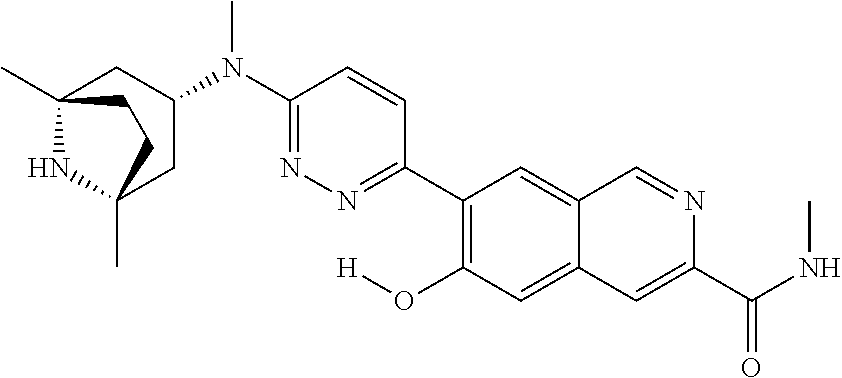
C12(C)NC(C)(CC(N(C3=NN=C(C4=C(O[H])C=C5C(=C4)C=NC(C(NC)=O)=C5)C=C3)C)C1)CC2
